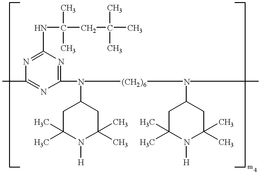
CC1=NC(N([(CH2)6]N(C)C2CC(C)(C)N([H])C(C)(C)C2)C2CC(C)(C)N([H])C(C)(C)C2)=NC(NC(CC(C)(C)C)(C)C)=N1
